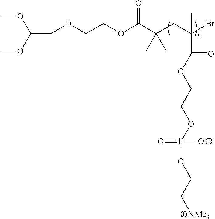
C(C(Br)(C(=O)OCCOP(=O)(OCC[NMe3])[O-])C)C(C(OCCOCC(OC)OC)=O)(C)C
